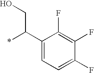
C1(C(*)CO)=CC=C(F)C(F)=C1F
